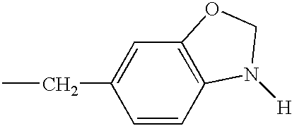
CCC1=CC2=C(C=C1)N([H])CO2
